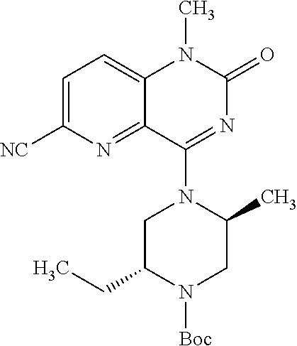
N1([Boc])CC(C)N(C2=NC(=O)N(C)C3=CC=C([NC])N=C32)CC1CC
